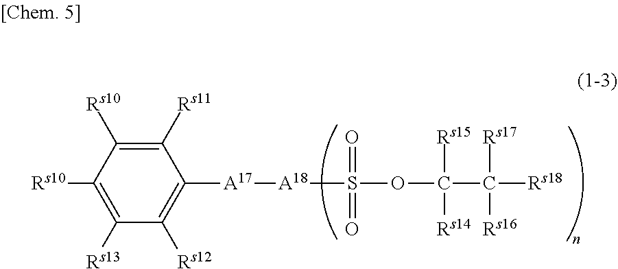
C1([Rs13])=C([Rs10])C([Rs10])=C([Rs11])C([A17][A18]S(OC(C([Rs18])([Rs16])[Rs17])([Rs14])[Rs15])(=O)=O)=C1[Rs12]
